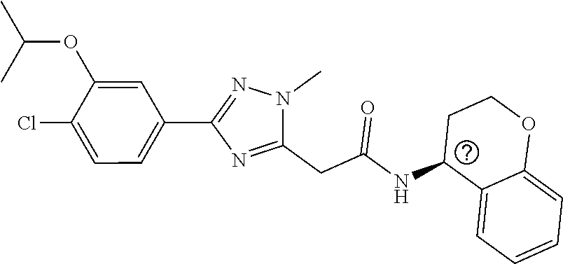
C1(NC(CC2=NC(C3=CC=C(Cl)C(OC(C)C)=C3)=NN2C)=O)C2=CC=CC=C2OCC1
